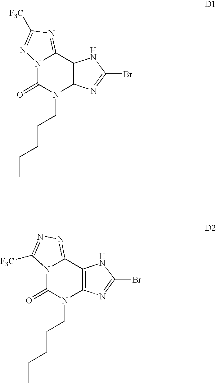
N12C(=NC([F3C])=N1)C1=C(N(CCCCC)C2=O)N=C(Br)N1.[F3C]C1=NN=C2N1C(=O)N(CCCCC)C1=C2NC(Br)=N1
